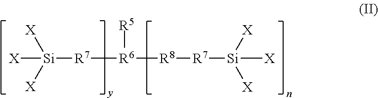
[Si]([R7][R6]([R5])[R8][R7][Si]([X])([X])[X])([X])([X])[X]
